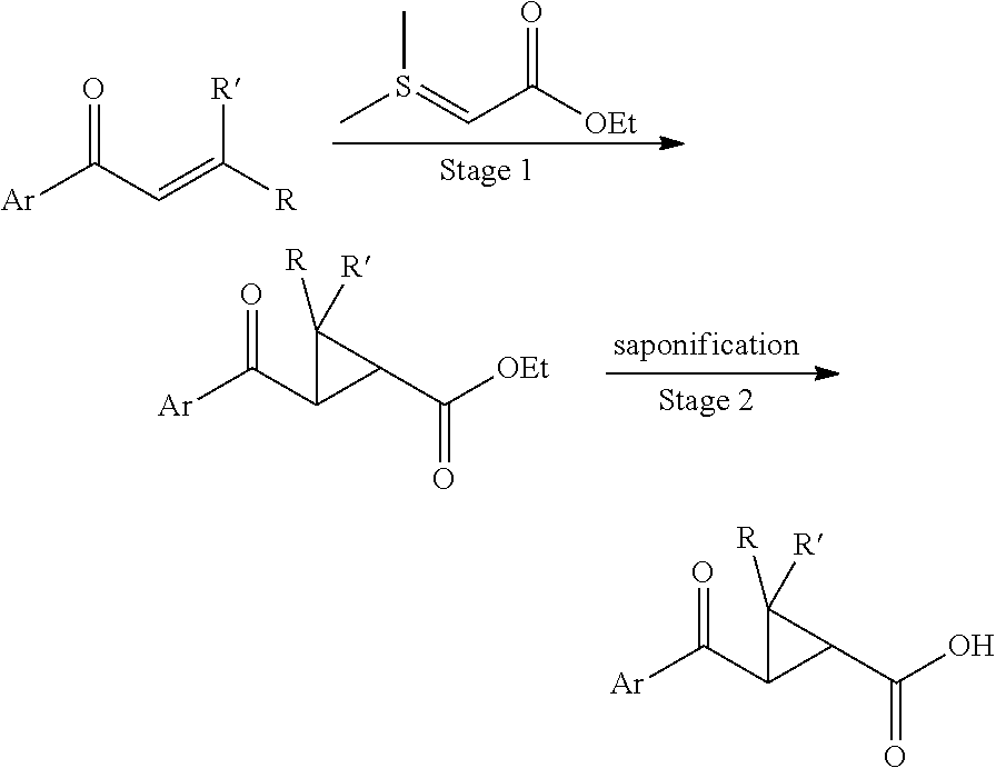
[Ar]C(C1C(C([OEt])=O)C1([R])[R])=O.[Ar]C(C1C(C(O)=O)C1([R])[R])=O.CS(=CC([OEt])=O)C.[Ar]C(C=C([R])[R])=O
